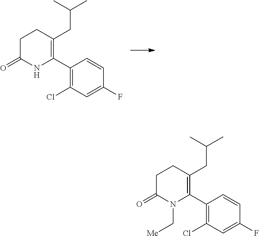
C1(C2=C(CC(C)C)CCC(=O)N2)=C(Cl)C=C(F)C=C1.C1(C2=C(CC(C)C)CCC(=O)N2C[Me])=C(Cl)C=C(F)C=C1
